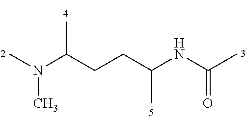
CN(C(CCC(NC(C)=O)C)C)C
